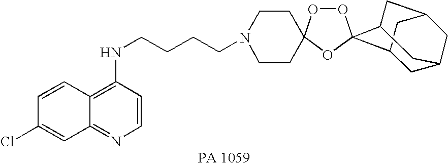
C1=CC2=C(NCCCCN3CCC4(CC3)OOC3(O4)C4CC5CC(CC3C5)C4)C=CN=C2C=C1Cl
